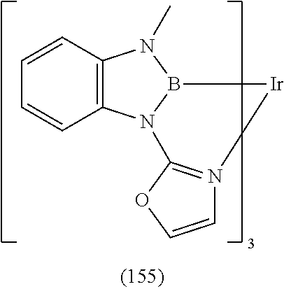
C12=C(N3B(N1C)[Ir]N1=C3OC=C1)C=CC=C2
